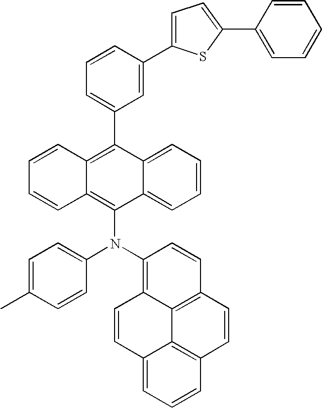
C12=CC=CC=C1C(N(C1=C3C4=C(C=C1)C=CC1=C4C(=CC=C1)C=C3)C1=CC=C(C)C=C1)=C1C(=C2C2=CC=CC(C3=CC=C(C4=CC=CC=C4)S3)=C2)C=CC=C1
